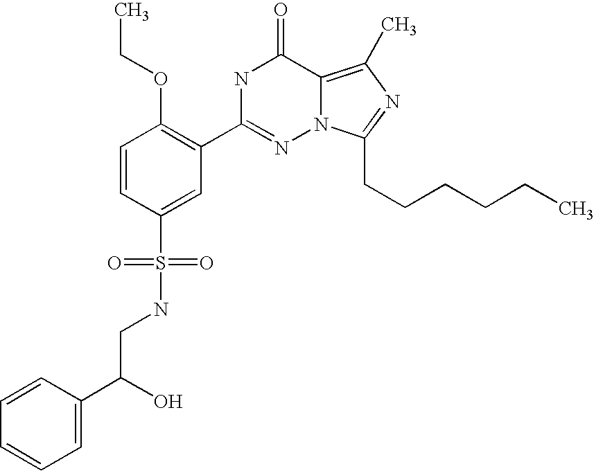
C1=CC(S(NCC(C2=CC=CC=C2)O)(=O)=O)=CC(C2=NN3C(=C(C)N=C3CCCCCC)C(=O)N2)=C1OCC
